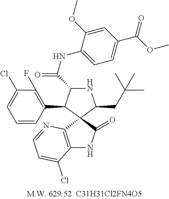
C12=C(N=CC=C1Cl)C1(C(=O)N2)C(CC(C)(C)C)NC(C(NC2=CC=C(C(OC)=O)C=C2OC)=O)C1C1=C(F)C(Cl)=CC=C1
